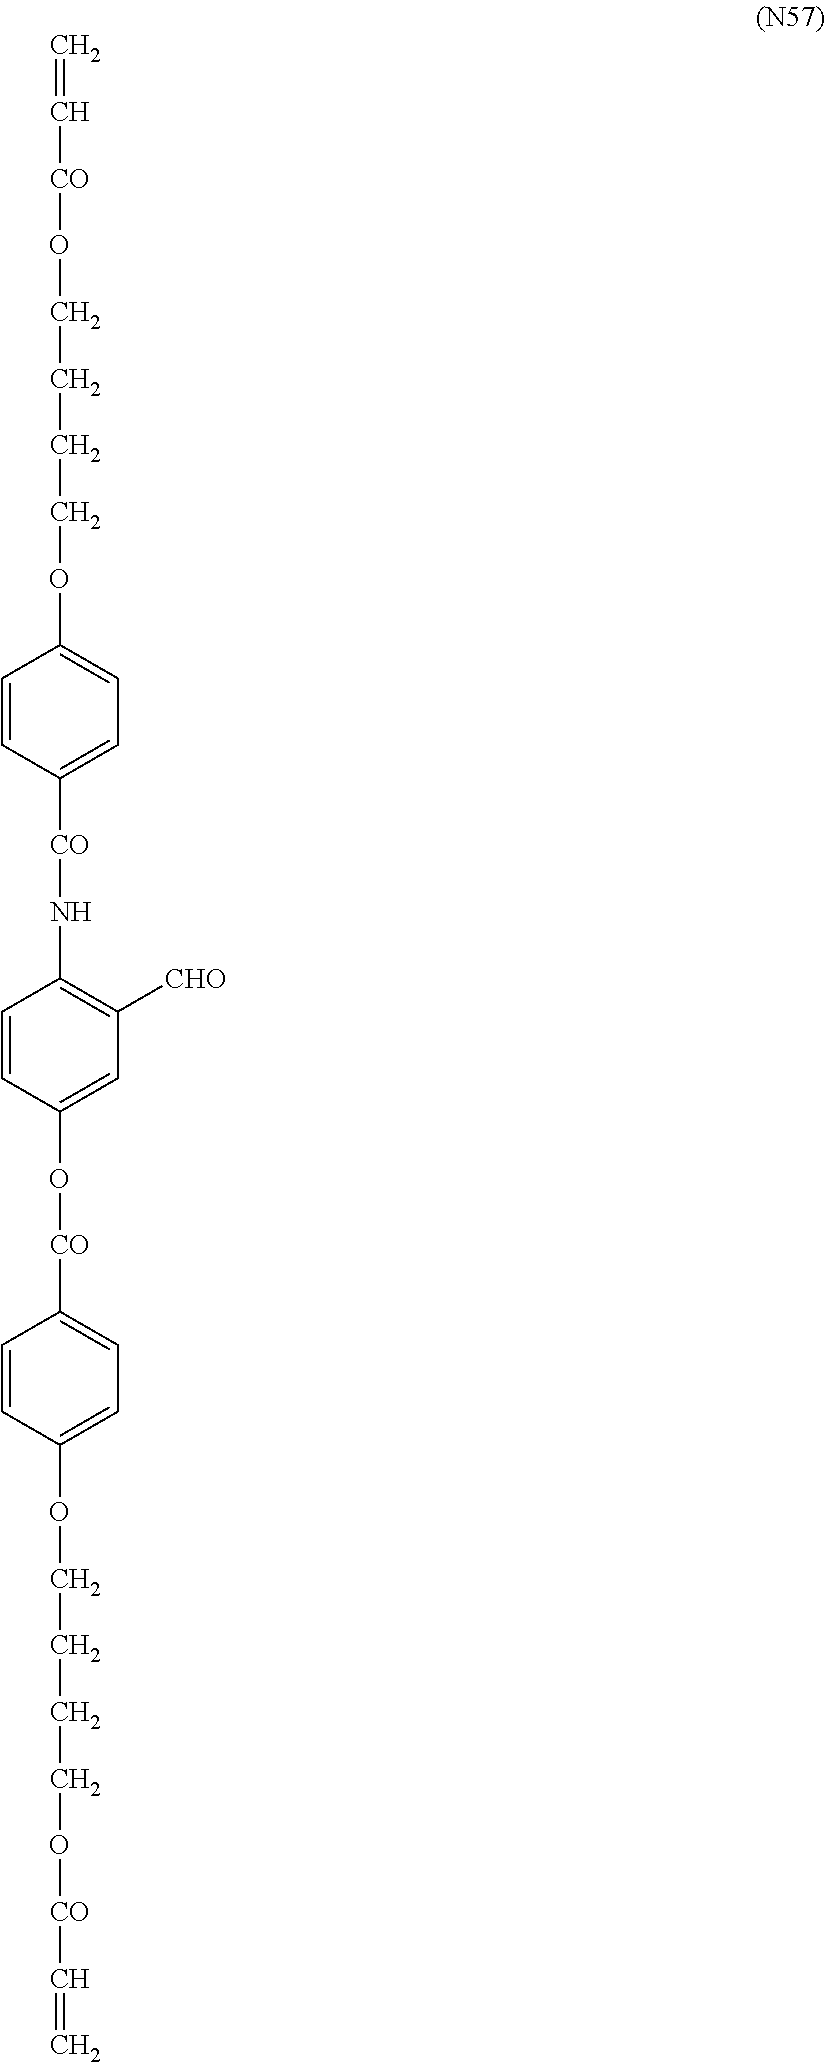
C=C[CO]OCCCCOC1=CC=C([CO]NC2=C([CHO])C=C(O[CO]C3=CC=C(OCCCCO[CO]C=C)C=C3)C=C2)C=C1
